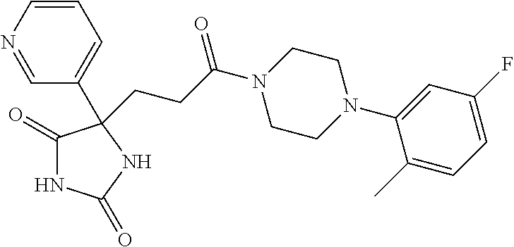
C1(=O)NC(=O)NC1(CCC(N1CCN(C2=CC(F)=CC=C2C)CC1)=O)C1=CC=CN=C1
